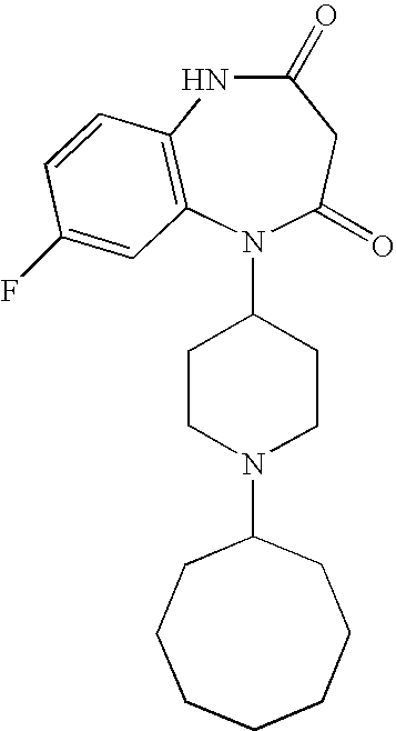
C1(N2C3=C(NC(=O)CC2=O)C=CC(F)=C3)CCN(C2CCCCCCC2)CC1
